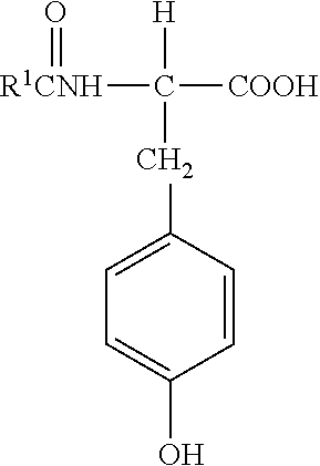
O=[R1CNH]C([COOH])([H])CC1=CC=C(O)C=C1
